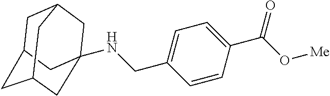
C1C2CC3CC(NCC4=CC=C(C(O[Me])=O)C=C4)(CC1C3)C2
